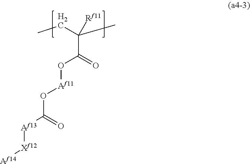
[Af13](C(O[Af11]OC(C(CC)(C)[Rf11])=O)=O)[Xf12][Af14]
